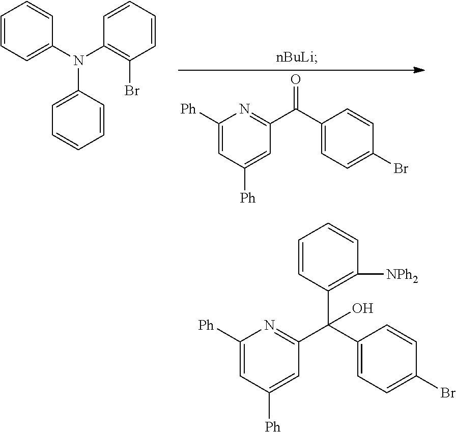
C1=CC=C(N(C2=C(Br)C=CC=C2)C2=CC=CC=C2)C=C1.C1([Ph])=CC([Ph])=CC(C(C2=CC=C(Br)C=C2)=O)=N1.C1([Ph])=CC([Ph])=CC(C(C2=CC=C(Br)C=C2)(C2=C([NPh2])C=CC=C2)O)=N1
